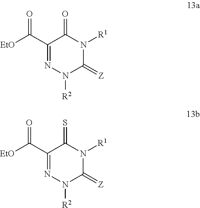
C1(C([EtO])=O)=NN([R2])C(=[Z])N([R1])C1=O.C1(C([EtO])=O)=NN([R2])C(=[Z])N([R1])C1=S
